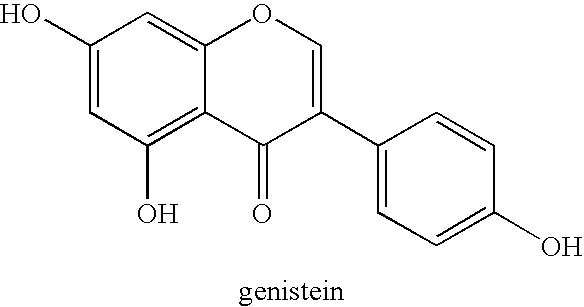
C1(O)=CC(O)=C2C(=C1)OC=C(C1=CC=C(O)C=C1)C2=O
